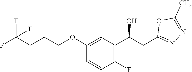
C1(C)=NN=C(CC(C2=C(F)C=CC(OCCCC(F)(F)F)=C2)O)O1
